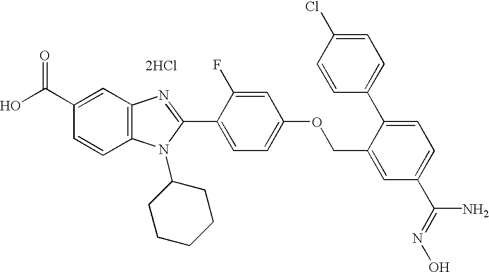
[2HCl].OC(C1=CC2=C(C=C1)N(C1CCCCC1)C(C1=CC=C(OCC3=CC(C(=NO)N)=CC=C3C3=CC=C(Cl)C=C3)C=C1F)=N2)=O
